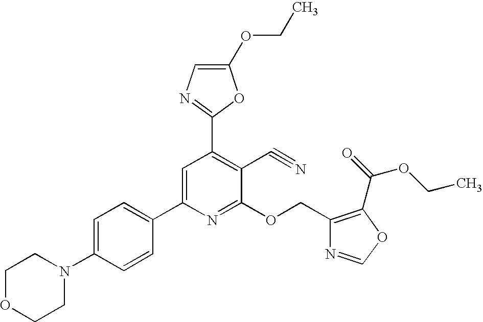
C1=C(N2CCOCC2)C=CC(C2=CC(C3=NC=C(OCC)O3)=C(C#N)C(OCC3=C(C(=O)OCC)OC=N3)=N2)=C1
